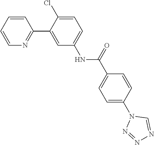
C1=CN=C(C2=CC(NC(C3=CC=C(N4N=NN=C4)C=C3)=O)=CC=C2Cl)C=C1
